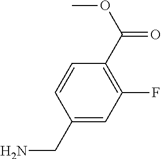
C1(CN)=CC(F)=C(C(OC)=O)C=C1
